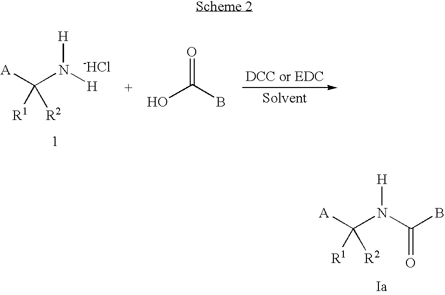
[A]C(N([H])[H])([R1])[R2].[Cl-].OC(B)=O.[A]C(N(C(B)=O)[H])([R1])[R2]
